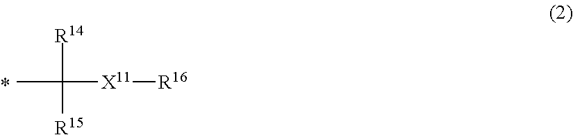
CC([R14])([R15])[X11][R16]
